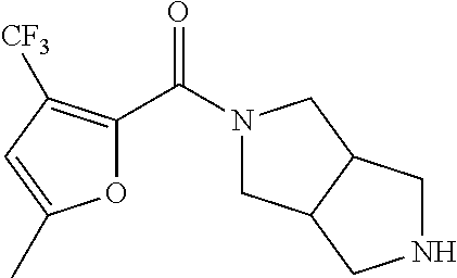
O1C(C(N2CC3C(C2)CNC3)=O)=C([CF3])C=C1C
